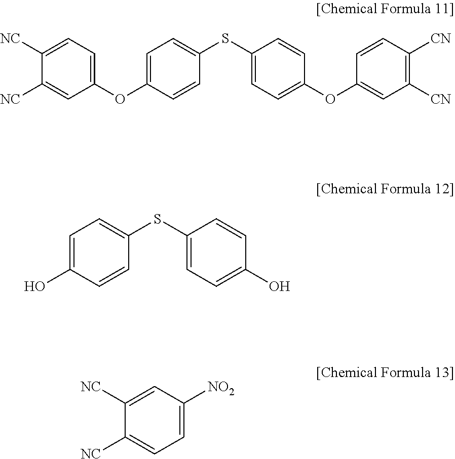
C1([NC])=CC=C(OC2=CC=C(SC3=CC=C(OC4=CC([CN])=C([CN])C=C4)C=C3)C=C2)C=C1[NC].OC1=CC=C(SC2=CC=C(O)C=C2)C=C1.C1([NC])=CC([NO2])=CC=C1[NC]
